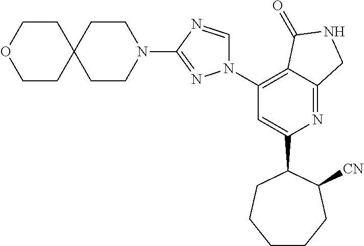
C1(C2CCCCCC2[CN])=CC(N2C=NC(N3CCC4(CC3)CCOCC4)=N2)=C2C(=N1)CNC2=O
